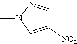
C1([NO2])=CN(C)N=C1
